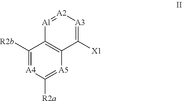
[A5]1=C([R2a])[A4]=C([R2b])C2=C1C([X1])=[A3][A2]=[Al]2
